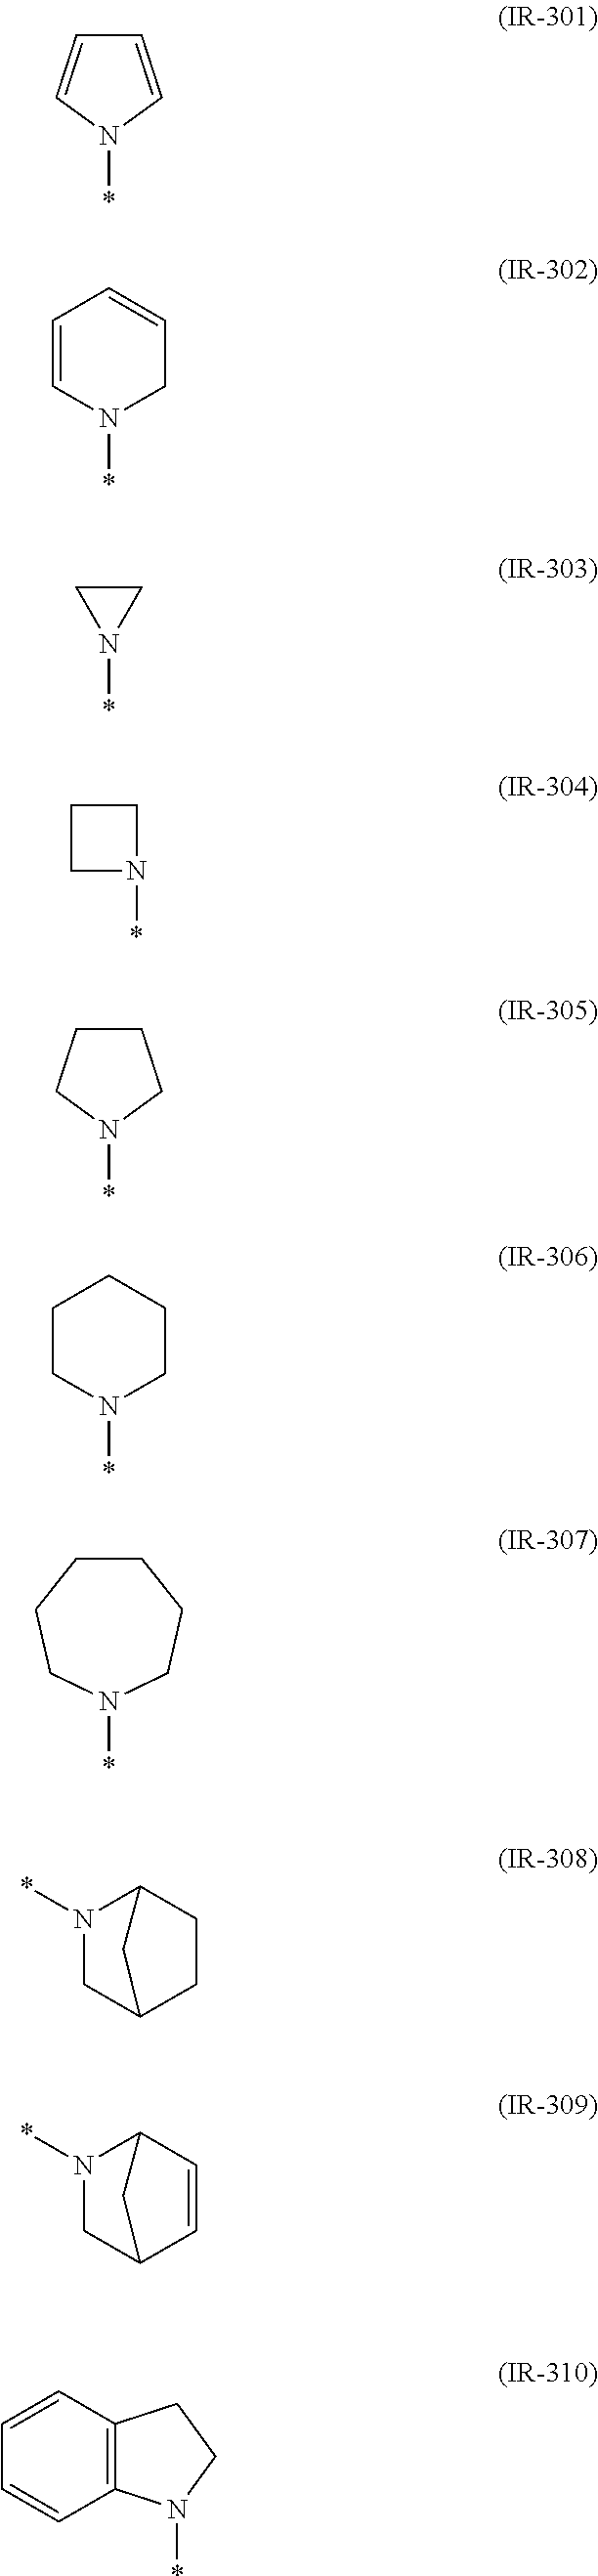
C1=CN(*)C=C1.C1=CN(*)CC=C1.C1CN1*.C1CN(*)C1.C1CCN(*)C1.C1CN(*)CCC1.C1CCCN(*)CC1.N1(*)CC2CCC1C2.N1(*)CC2C=CC1C2.C1=CC2=C(C=C1)N(*)CC2
